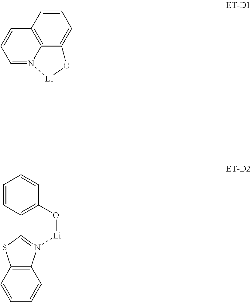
C1=N2C3=C(C=C1)C=CC=C3O[Li]2.C1=CC2=C(C=C1)N1=C(S2)C2=C(C=CC=C2)O[Li]1
